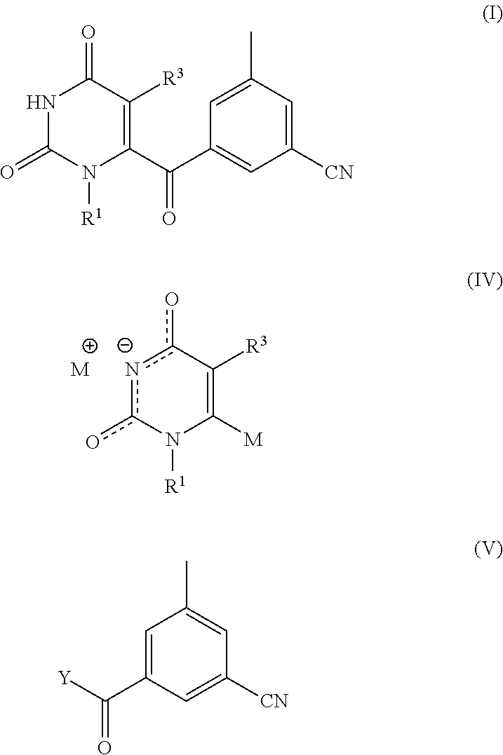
[n-]1c(o)N([R1])C([M])=C([R3])c1o.[M].N1C(=O)N([R1])C(C(C2=CC([CN])=CC(C)=C2)=O)=C([R3])C1=O.C1=C(C([Y])=O)C=C([CN])C=C1C
